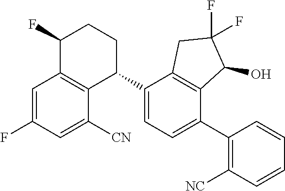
C1=C(F)C=C([CN])C2=C1C(F)CCC2C1=CC=C(C2=C([NC])C=CC=C2)C2=C1CC(F)(F)C2O
